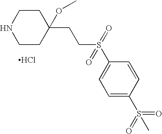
C1CNCCC1(CCS(C1=CC=C(S(C)(=O)=O)C=C1)(=O)=O)OC.Cl
